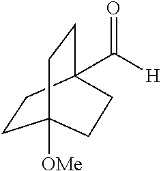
C1CC2(C([H])=O)CCC1([OMe])CC2
